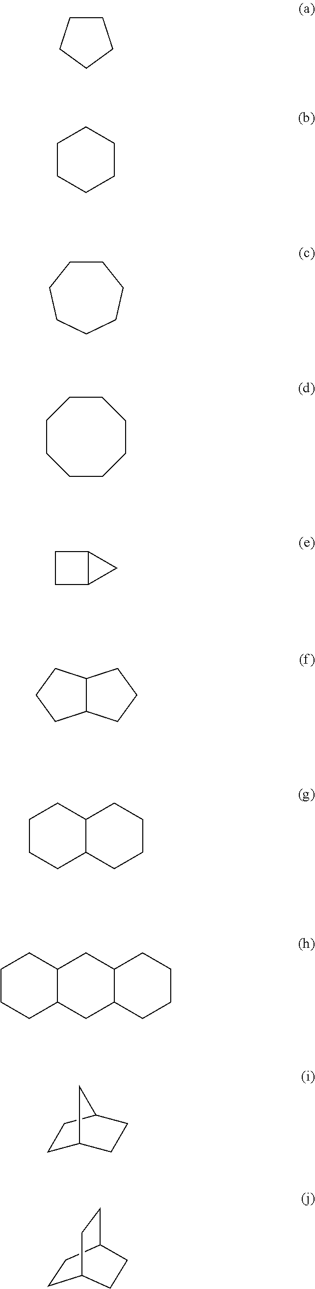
C1CCCC1.C1CCCCC1.C1CCCCCC1.C1CCCCCCC1.C1CC2C1C2.C12C(CCC1)CCC2.C1CCC2C(C1)CCCC2.C1CCC2C(C1)CC1C(C2)CCCC1.C1C2CCC(C1)C2.C1CC2CCC1CC2
